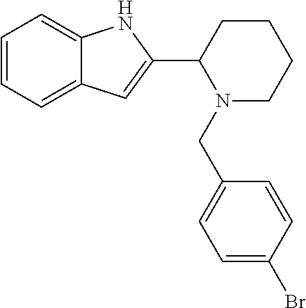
C1=CC=C2C(=C1)NC(C1CCCCN1CC1=CC=C(Br)C=C1)=C2
